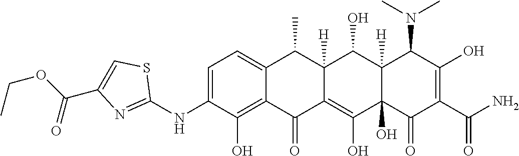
C1=C(NC2=NC(C(OCC)=O)=CS2)C(O)=C2C(=C1)C(C)C1([H])C(=C(O)C3(O)C([H])(C1O)C(N(C)C)C(O)=C(C(N)=O)C3=O)C2=O
